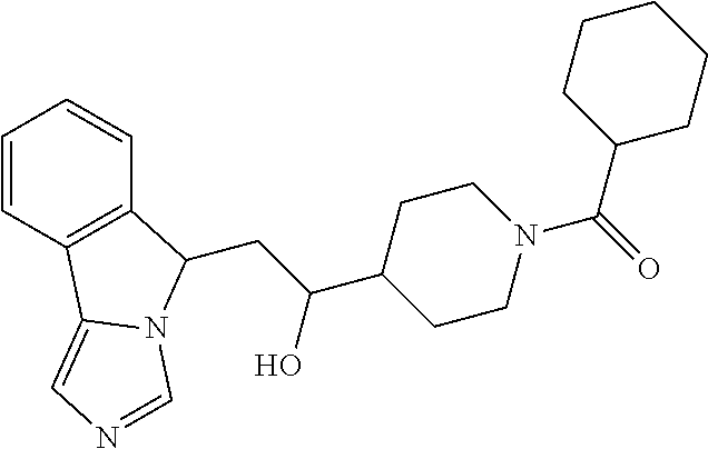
C1=CC2=C(C=C1)C(CC(C1CCN(C(=O)C3CCCCC3)CC1)O)N1C2=CN=C1
